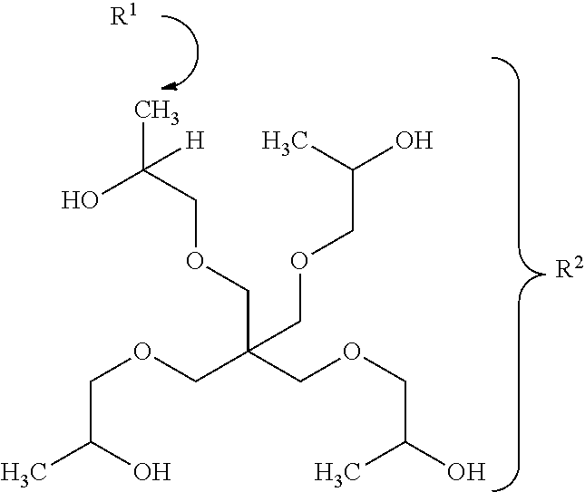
CC(O)COCC(COCC(O)C)(COCC(C)(O)[H])COCC(O)C.[R1].[R2]
